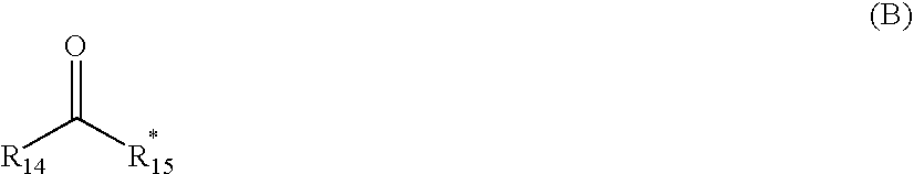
O=C([R15])[R14]
